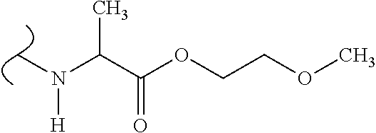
CN(C(C(OCCOC)=O)C)[H]
